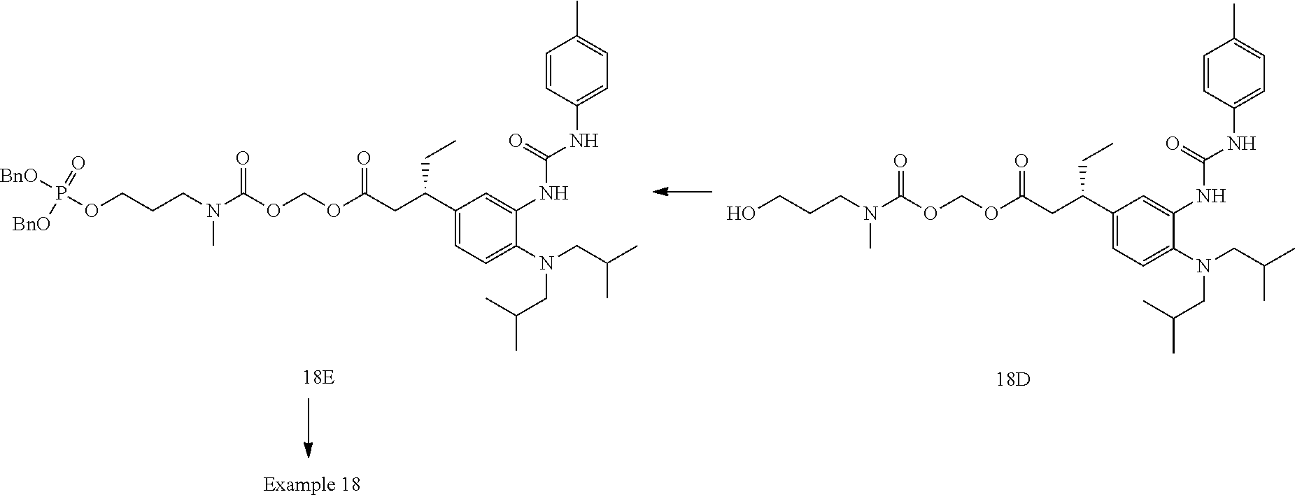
N(CC(C)C)(C1=CC=C(C(CC)CC(OCOC(N(CCCO)C)=O)=O)C=C1NC(NC1=CC=C(C)C=C1)=O)CC(C)C.N(CC(C)C)(C1=CC=C(C(CC)CC(OCOC(N(CCCOP([BnO])(=O)[BnO])C)=O)=O)C=C1NC(NC1=CC=C(C)C=C1)=O)CC(C)C
